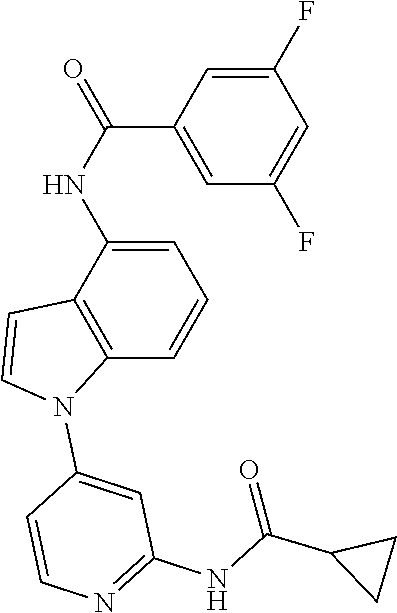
C1=C(NC(C2=CC(F)=CC(F)=C2)=O)C2=C(C=C1)N(C1=CC(NC(=O)C3CC3)=NC=C1)C=C2
